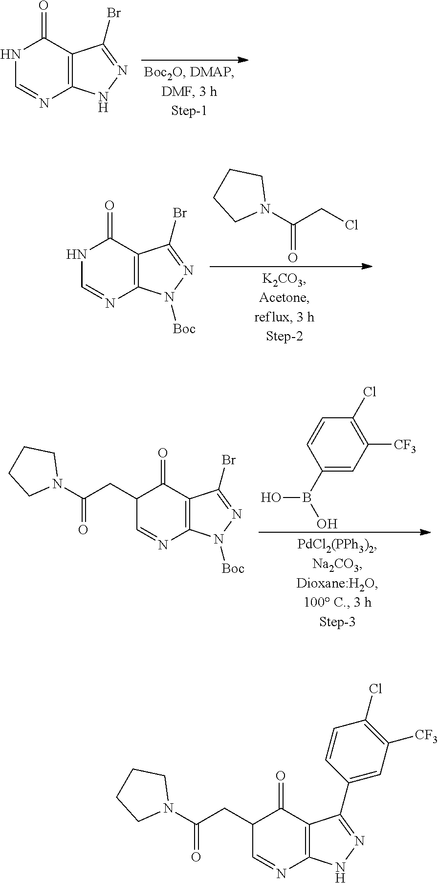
N1C=NC2=C(C1=O)C(Br)=NN2.C1CCN(C(CCl)=O)C1.N1C=NC2=C(C1=O)C(Br)=NN2[Boc].C1(B(O)O)=CC([CF3])=C(Cl)C=C1.C1CCN(C(CC2C=NC3=C(C2=O)C(Br)=NN3[Boc])=O)C1.C1CCN(C(CC2C=NC3=C(C2=O)C(C2=CC([CF3])=C(Cl)C=C2)=NN3)=O)C1
